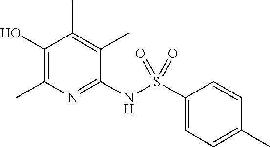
C1(NS(C2=CC=C(C)C=C2)(=O)=O)=NC(C)=C(O)C(C)=C1C
